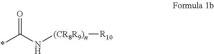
*C(N[(CR8R9)n][R10])=O
